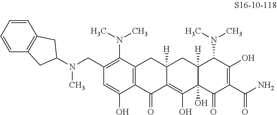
C1(CN(C2CC3=C(C=CC=C3)C2)C)=C(N(C)C)C2=C(C(O)=C1)C(=O)C1=C(O)C3(O)C([H])(CC1([H])C2)C(N(C)C)C(O)=C(C(N)=O)C3=O
